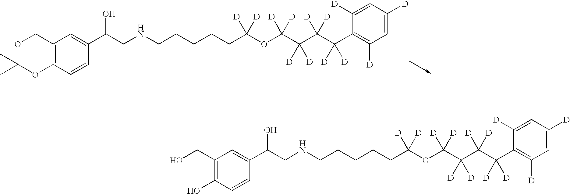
C12=C(C=CC(C(CNCCCCCC(OC(C(C(C(C3=C([D])C=C([D])C=C3[D])([D])[D])([D])[D])([D])[D])([D])[D])([D])[D])O)=C1)OC(C)(C)OC2.C1(CO)=C(O)C=CC(C(CNCCCCCC(OC(C(C(C(C2=C([D])C=C([D])C=C2[D])([D])[D])([D])[D])([D])[D])([D])[D])([D])[D])O)=C1
